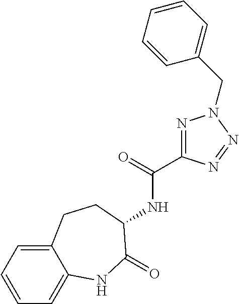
N(C(=O)C1=NN(CC2=CC=CC=C2)N=N1)C1C(=O)NC2=CC=CC=C2CC1
